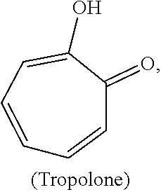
C1=CC=C(O)C(=O)C=C1
